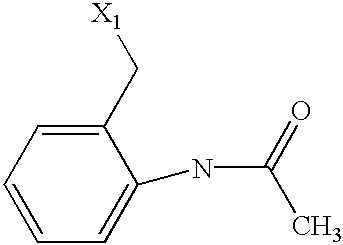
C1=CC=C(C[X1])C(NC(=O)C)=C1
